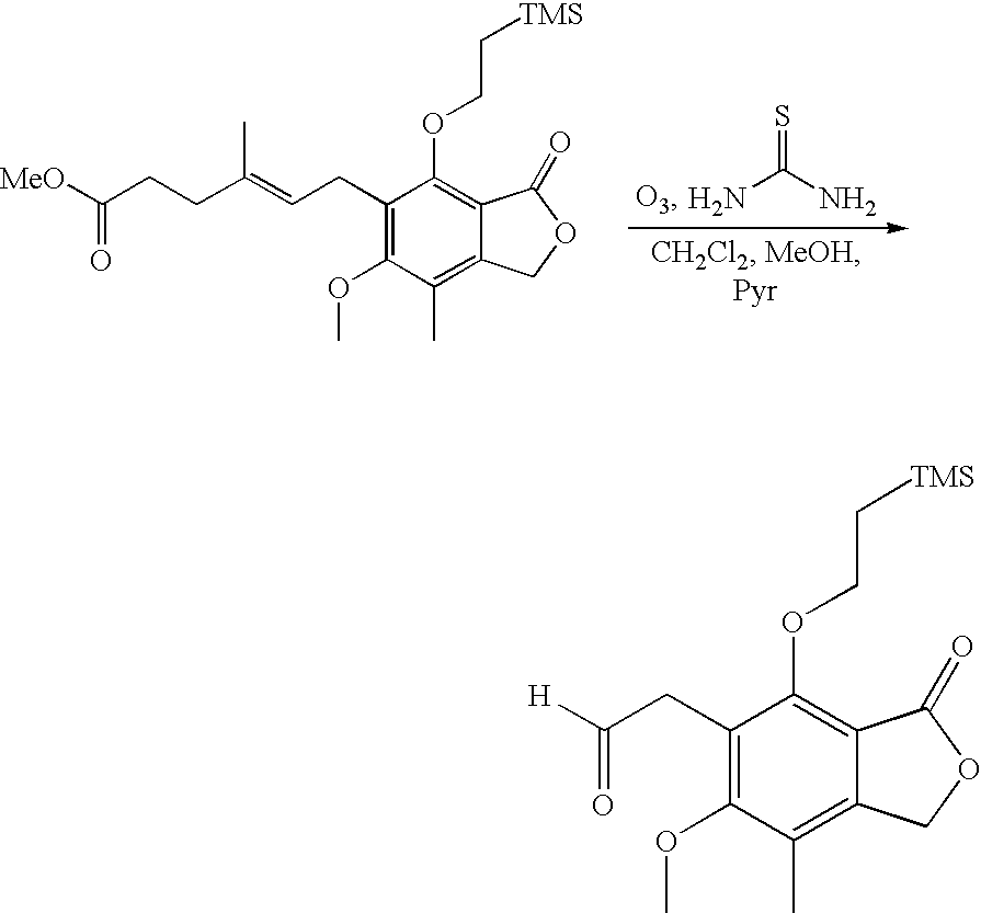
NC(N)=S.C1(CC=C(CCC([MeO])=O)C)=C(OC)C(C)=C2C(=C1OCC[TMS])C(=O)OC2.C1(CC([H])=O)=C(OC)C(C)=C2C(=C1OCC[TMS])C(=O)OC2
